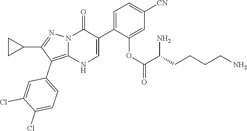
O=C1N2C(=C(C3=CC=C(Cl)C(Cl)=C3)C(C3CC3)=N2)NC=C1C1=CC=C([CN])C=C1OC(C(CCCCN)N)=O
